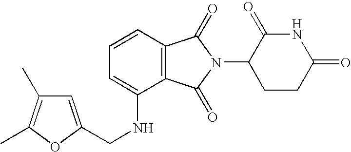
C1=CC=C(NCC2=CC(C)=C(C)O2)C2=C1C(=O)N(C1CCC(=O)NC1=O)C2=O
